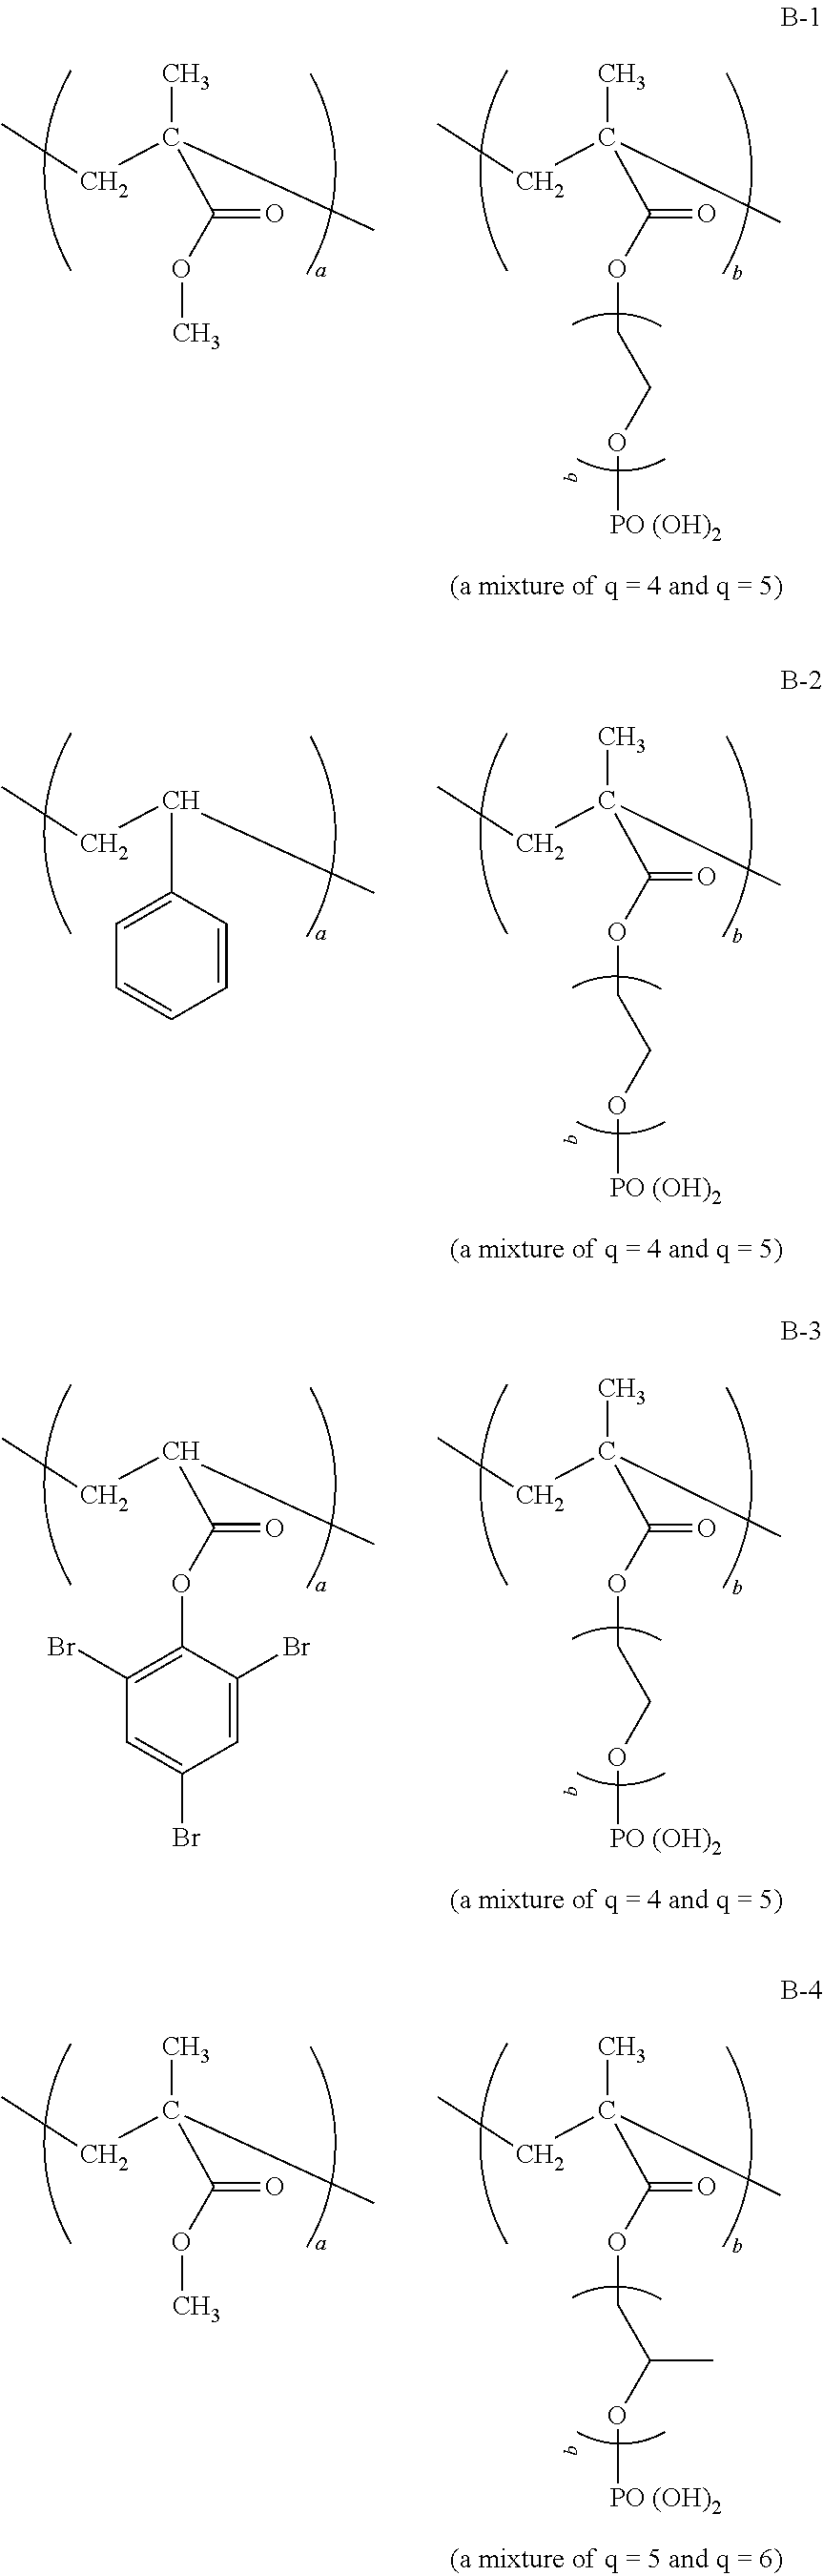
CCC(C)(C)C(OC)=O.CCC(C)(C)C(OCCO[PO (OH)2])=O.CCC(C)C1=CC=CC=C1.CCC(C)(C)C(OCCO[PO (OH)2])=O.CCC(C)C(OC1=C(Br)C=C(Br)C=C1Br)=O.CCC(C)(C)C(OCCO[PO (OH)2])=O.CCC(C)(C)C(OC)=O.CCC(C)(C)C(OCC(O[PO (OH)2])C)=O
